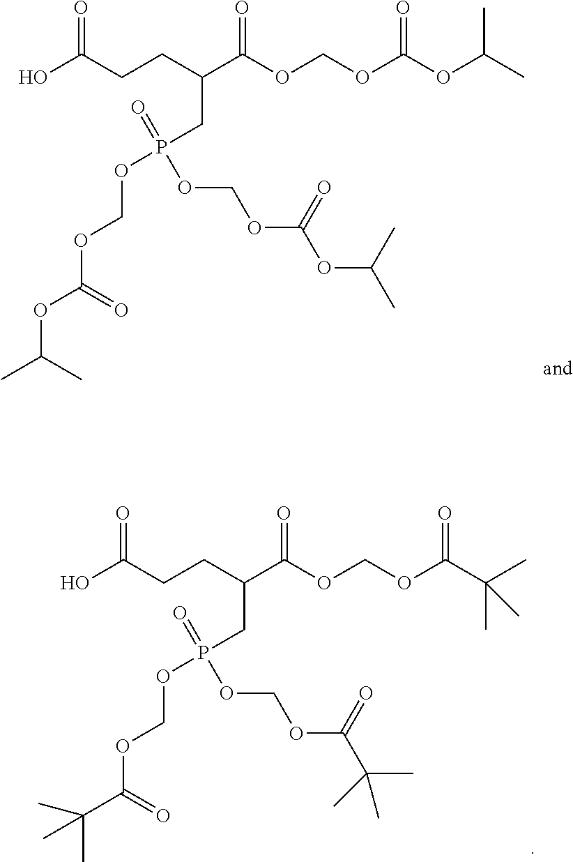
OC(CCC(C(OCOC(OC(C)C)=O)=O)CP(=O)(OCOC(OC(C)C)=O)OCOC(OC(C)C)=O)=O.OC(CCC(C(OCOC(C(C)(C)C)=O)=O)CP(=O)(OCOC(C(C)(C)C)=O)OCOC(C(C)(C)C)=O)=O
